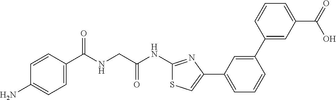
C1=CC(C(NCC(NC2=NC(C3=CC=CC(C4=CC(C(O)=O)=CC=C4)=C3)=CS2)=O)=O)=CC=C1N
